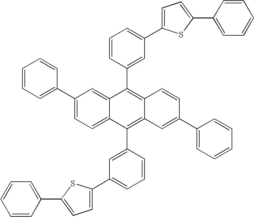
C1(C2=CC=CC=C2)=CC=C2C(=C1)C(C1=CC(C3=CC=C(C4=CC=CC=C4)S3)=CC=C1)=C1C(=C2C2=CC(C3=CC=C(C4=CC=CC=C4)S3)=CC=C2)C=C(C2=CC=CC=C2)C=C1
